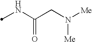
N(C(CN([Me])[Me])=O)C
